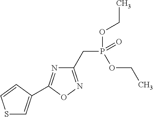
C(P(=O)(OCC)OCC)C1=NOC(C2=CSC=C2)=N1
